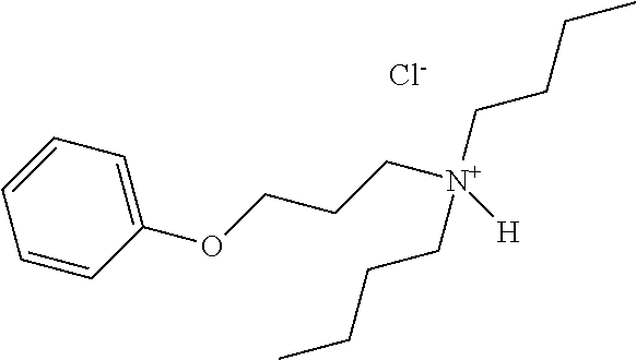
C1=CC(OCCC[N+]([H])(CCCC)CCCC)=CC=C1.[Cl-]
